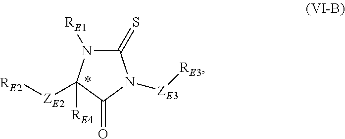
C1(=S)N([RE1])C([ZE2][RE2])([RE4])C(=O)N1[ZE3][RE3]
